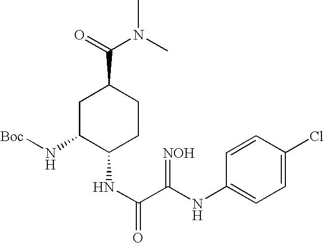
C(C1CC(N[Boc])C(NC(C(NC2=CC=C(Cl)C=C2)=[NOH])=O)CC1)(N(C)C)=O
